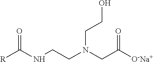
O=C(NCCN(CC([O-Na+])=O)CCO)[R]
